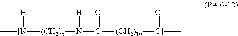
C[[N]([(CH2)6]N(C([(CH2)10][C]](C)=O)=O)[H])[H]
